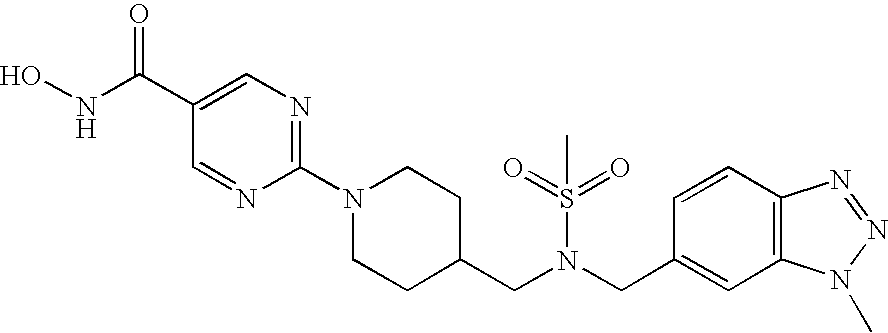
N(C(C1=CN=C(N2CCC(CN(CC3=CC4=C(C=C3)N=NN4C)S(=O)(=O)C)CC2)N=C1)=O)O
